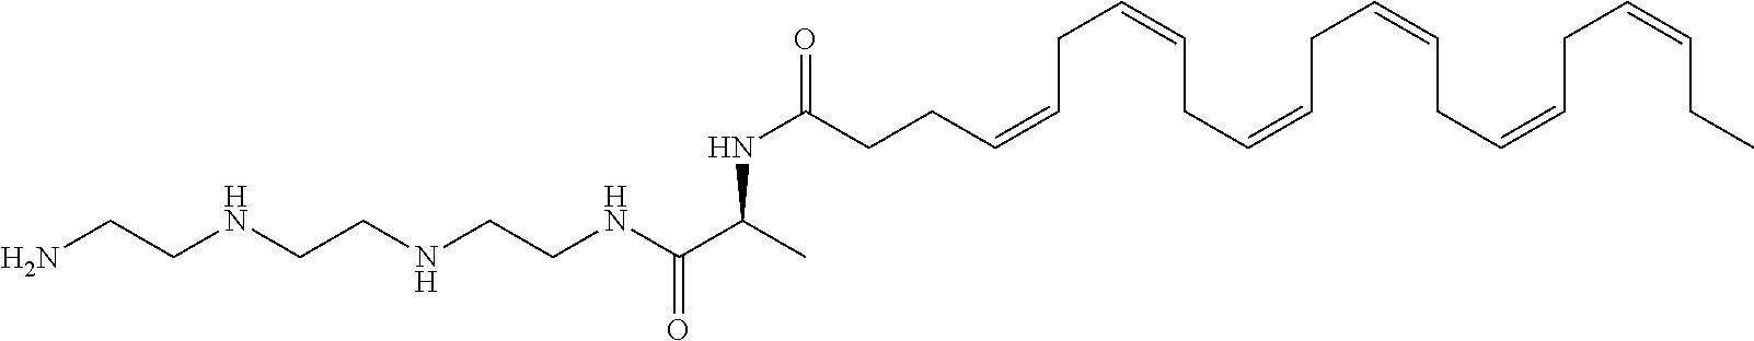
C(C=CCCC(NC(C(NCCNCCNCCN)=O)C)=O)C=CCC=CCC=CCC=CCC=CCC
